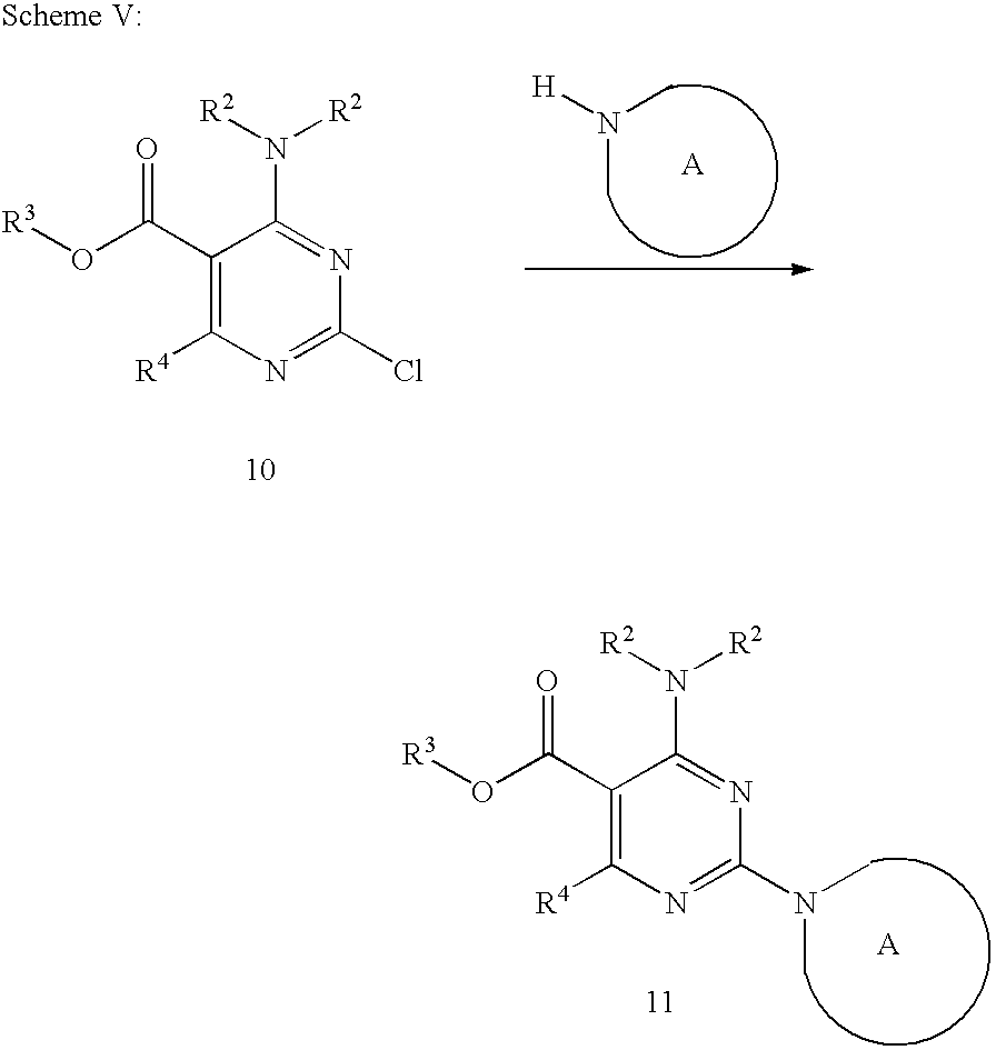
C1(C(O[R3])=O)=C([R4])N=C(Cl)N=C1N([R2])[R2].N(C)(C)[H].C1(C(O[R3])=O)=C([R4])N=C(N(C)C)N=C1N([R2])[R2]
